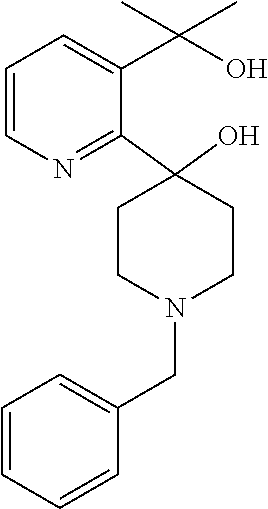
C1(C2(O)CCN(CC3=CC=CC=C3)CC2)=NC=CC=C1C(O)(C)C
